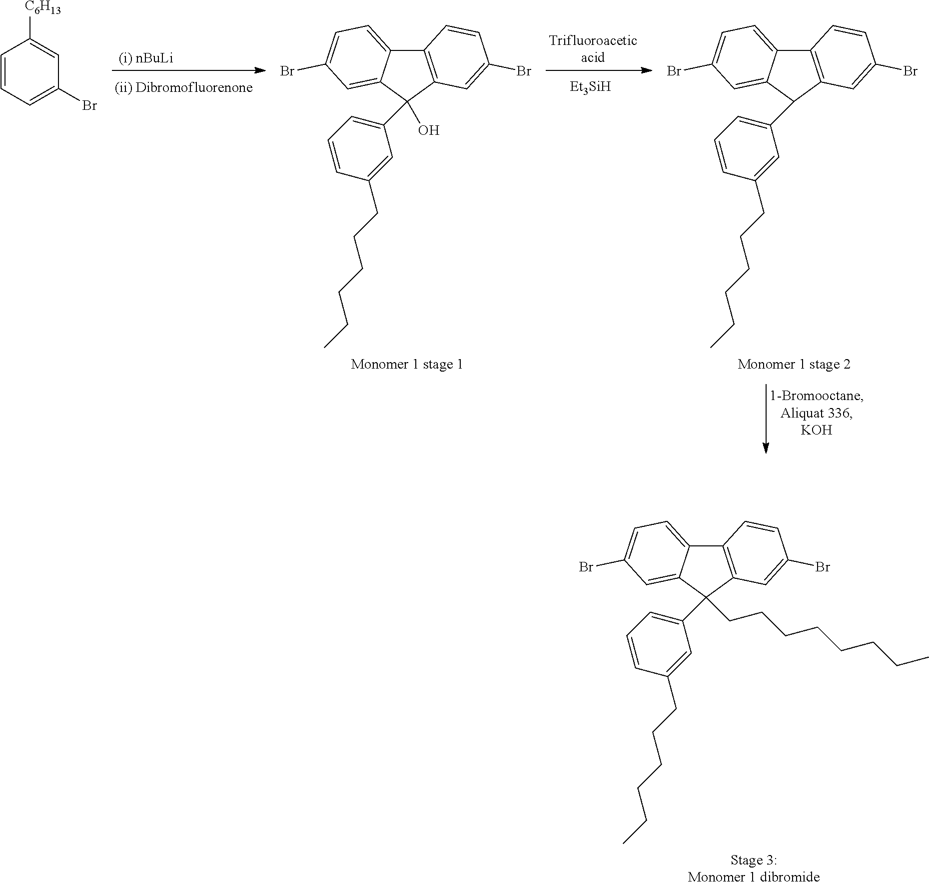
C12=C(C=C(Br)C=C1)C(C1=CC=CC(CCCCCC)=C1)(CCCCCCCC)C1=CC(Br)=CC=C21.C12=C(C=C(Br)C=C1)C(C1=CC=CC(CCCCCC)=C1)(O)C1=CC(Br)=CC=C21.[Et3SiH].C12=C(C=C(Br)C=C1)C(C1=CC=CC(CCCCCC)=C1)C1=CC(Br)=CC=C21.C1=CC=C(Br)C=C1[C6H13]
